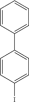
C1=CC(I)=CC=C1C1=CC=CC=C1
